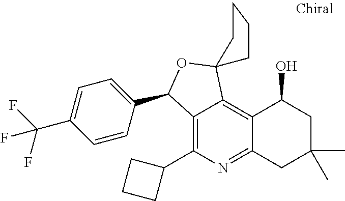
C12=C(C3CCC3)N=C3C(=C1C1(OC2C2=CC=C(C(F)(F)F)C=C2)CCCC1)C(O)CC(C)(C)C3
